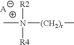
CN([R2])([R4])[(CH2)r]C
